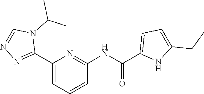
C1(C2=NN=CN2C(C)C)=CC=CC(NC(=O)C2=CC=C(CC)N2)=N1
